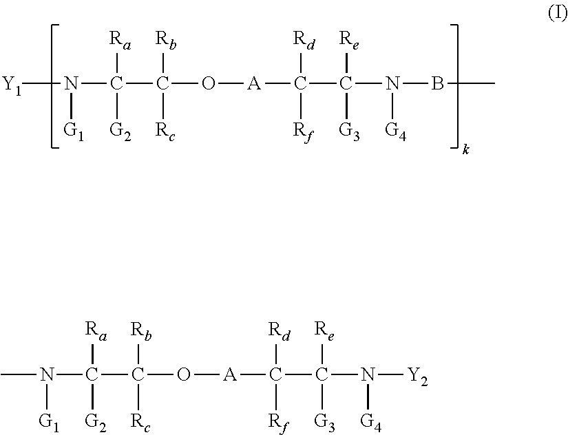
[Y1]N(C(C(O[A]C(C(N([G4])BC)([Re])[G3])([Rd])[Rf])([Rb])[Rc])([Ra])[G2])[G1].N(C(C(O[A]C(C(N([G4])[Y2])([Re])[G3])([Rd])[Rf])([Rb])[Rc])([Ra])[G2])([G1])C
